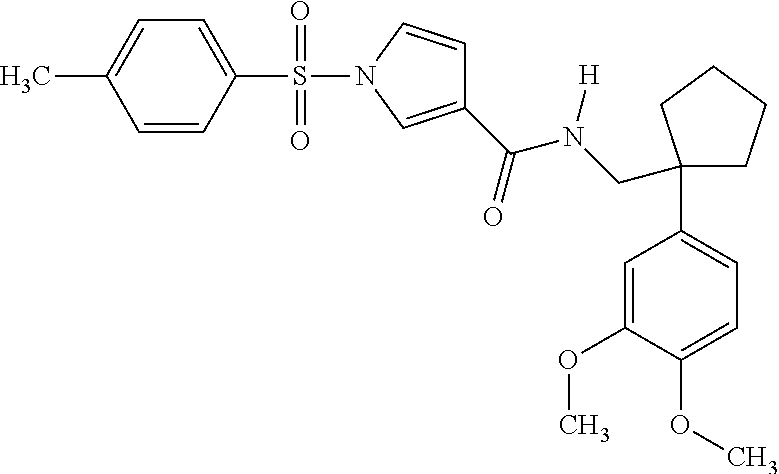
O(C1=CC=C(C2(CN(C(=O)C3=CN(S(C4=CC=C(C)C=C4)(=O)=O)C=C3)[H])CCCC2)C=C1OC)C
